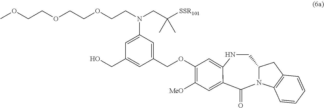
C(C1=CC(N(CCOCCOCCOC)CC([SSR101])(C)C)=CC(CO)=C1)OC1=C([MeO])C=C2C(=O)N3C(CNC2=C1)CC1=C3C=CC=C1
